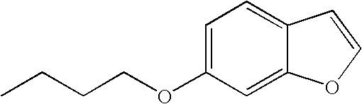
C1=C(OCCCC)C=C2C(=C1)C=CO2
